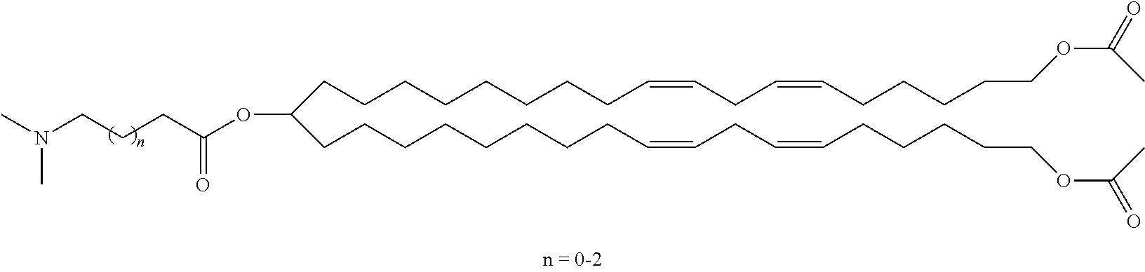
CN(CCCC(OC(CCCCCCCCC=CCC=CCCCCCOC(=O)C)CCCCCCCCC=CCC=CCCCCCOC(C)=O)=O)C
